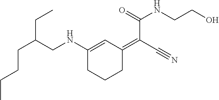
C(C(CNC1=CC(=C(C#N)C(=O)NCCO)CCC1)CC)CCC
